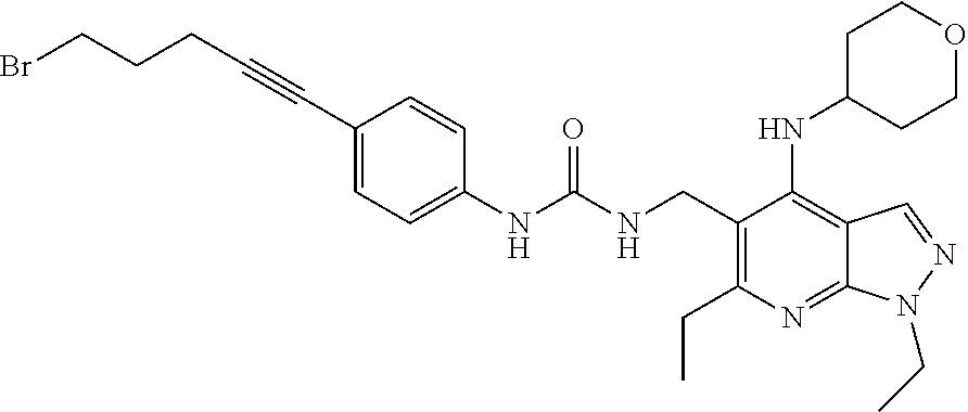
BrCCCC#CC1=CC=C(NC(NCC2=C(CC)N=C3C(=C2NC2CCOCC2)C=NN3CC)=O)C=C1
